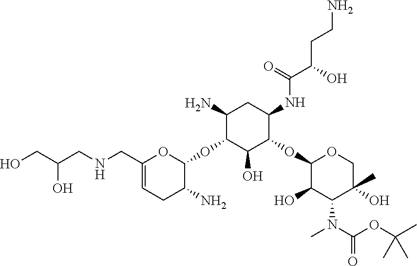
C1(N)C(OC2OC(CNCC(CO)O)=CCC2N)C(O)C(OC2C(O)C(N(C)C(OC(C)(C)C)=O)C(O)(C)CO2)C(NC(C(CCN)O)=O)C1
